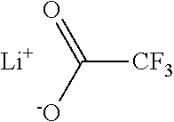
C([CF3])(=O)[-O].[Li]
